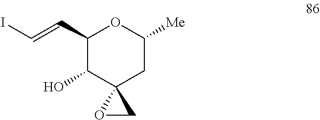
C1(C=CI)C(O)C2(CC([Me])O1)OC2
